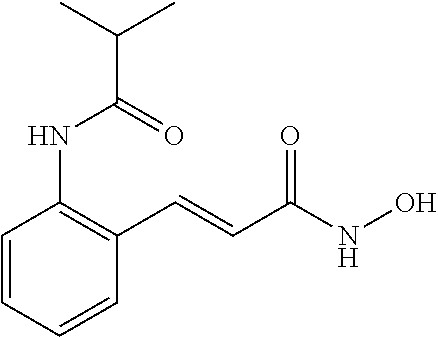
C1=CC=CC(C=CC(NO)=O)=C1NC(C(C)C)=O
